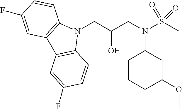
N1(CC(CN(C2CCCC(OC)C2)S(C)(=O)=O)O)C2=C(C3=C1C=CC(F)=C3)C=C(F)C=C2
